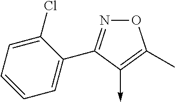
O1N=C(C2=CC=CC=C2Cl)C(->C)=C1C
